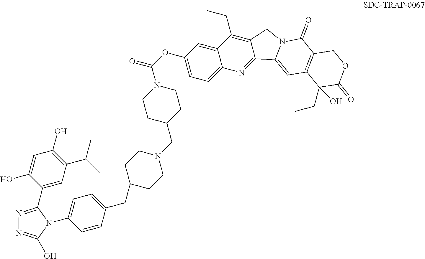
N1=C(C2=CC(C(C)C)=C(O)C=C2O)N(C2=CC=C(CC3CCN(CC4CCN(C(OC5=CC=C6C(=C5)C(CC)=C5C(=N6)C6=CC7=C(C(=O)N6C5)COC(=O)C7(CC)O)=O)CC4)CC3)C=C2)C(O)=N1
